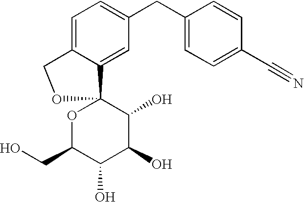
C1=C2C(=CC(CC3=CC=C(C#N)C=C3)=C1)C1(OC(CO)C(O)C(O)C1O)OC2
